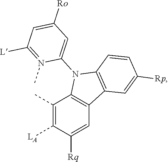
C12=C(C=C([Rq])C([LA])=C1C)C1=C(N2C2=CC([Ro])=CC([L])=N2C)C=CC([Rp])=C1
